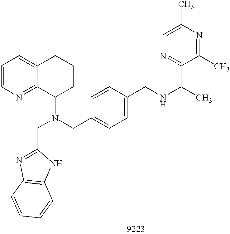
C1=CN=C2C(=C1)CCCC2N(CC1=CC=C(CNC(C)C2=NC=C(C)N=C2C)C=C1)CC1=NC2=C(N1)C=CC=C2
